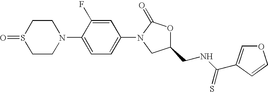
C1N(C2=CC=C(N3CC(CNC(=S)C4=COC=C4)OC3=O)C=C2F)CCS(=O)C1
